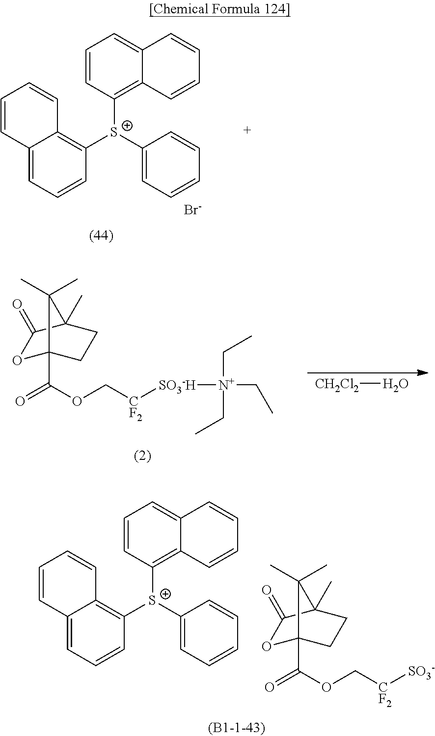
[Br-].C1=C2C(=C([S+](C3=CC=CC=C3)C3=C4C(=CC=C3)C=CC=C4)C=C1)C=CC=C2.[CH2Cl2]O.O1C2(C(OC[CF2][SO3-H][N+](CC)(CC)CC)=O)CCC(C)(C1=O)C2(C)C.C1=C2C(=C([S+](C3=CC=CC=C3)C3=C4C(=CC=C3)C=CC=C4)C=C1)C=CC=C2.O1C2(C(OC[CF2][SO3-])=O)CCC(C)(C1=O)C2(C)C
